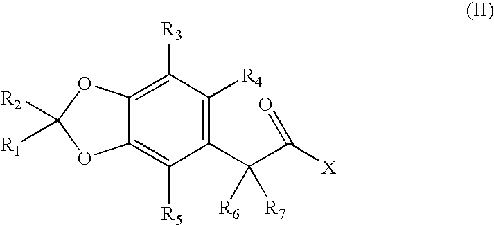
C1([R3])=C2C(=C([R5])C(C(C([X])=O)([R6])[R7])=C1[R4])OC([R2])([R1])O2
